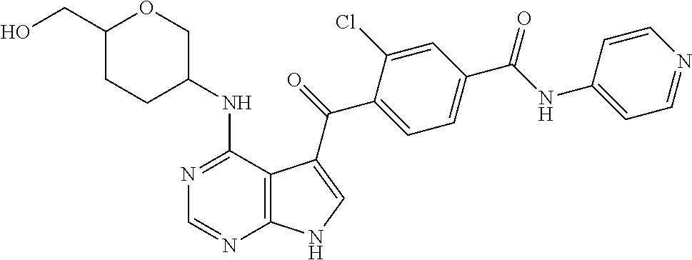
C1(CO)CCC(NC2=NC=NC3=C2C(C(=O)C2=CC=C(C(NC4=CC=NC=C4)=O)C=C2Cl)=CN3)CO1
